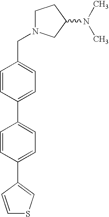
C1N(CC2=CC=C(C3=CC=C(C4=CSC=C4)C=C3)C=C2)CC(N(C)C)C1
